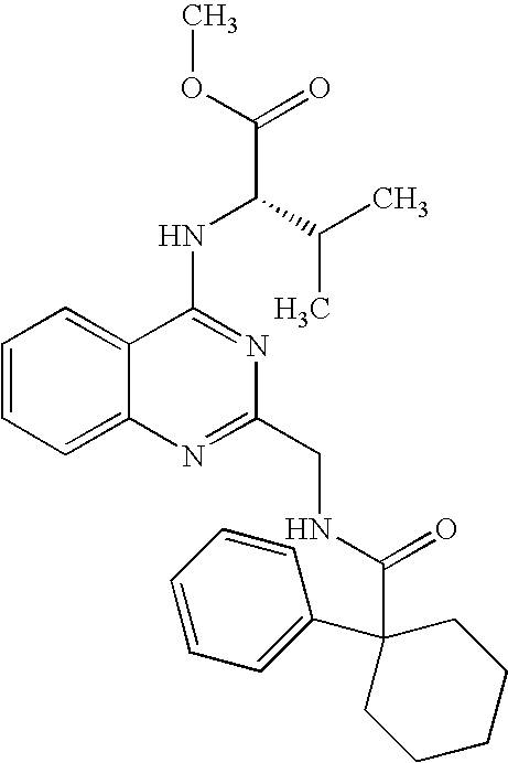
C12=CC=CC=C1N=C(CNC(C1(C3=CC=CC=C3)CCCCC1)=O)N=C2NC(C(=O)OC)C(C)C
